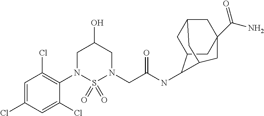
C1=C(Cl)C=C(Cl)C(N2S(=O)(=O)N(CC(NC3C4CC5CC(C(=O)N)(CC3C5)C4)=O)CC(O)C2)=C1Cl
